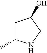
C1C(C)NCC1O
